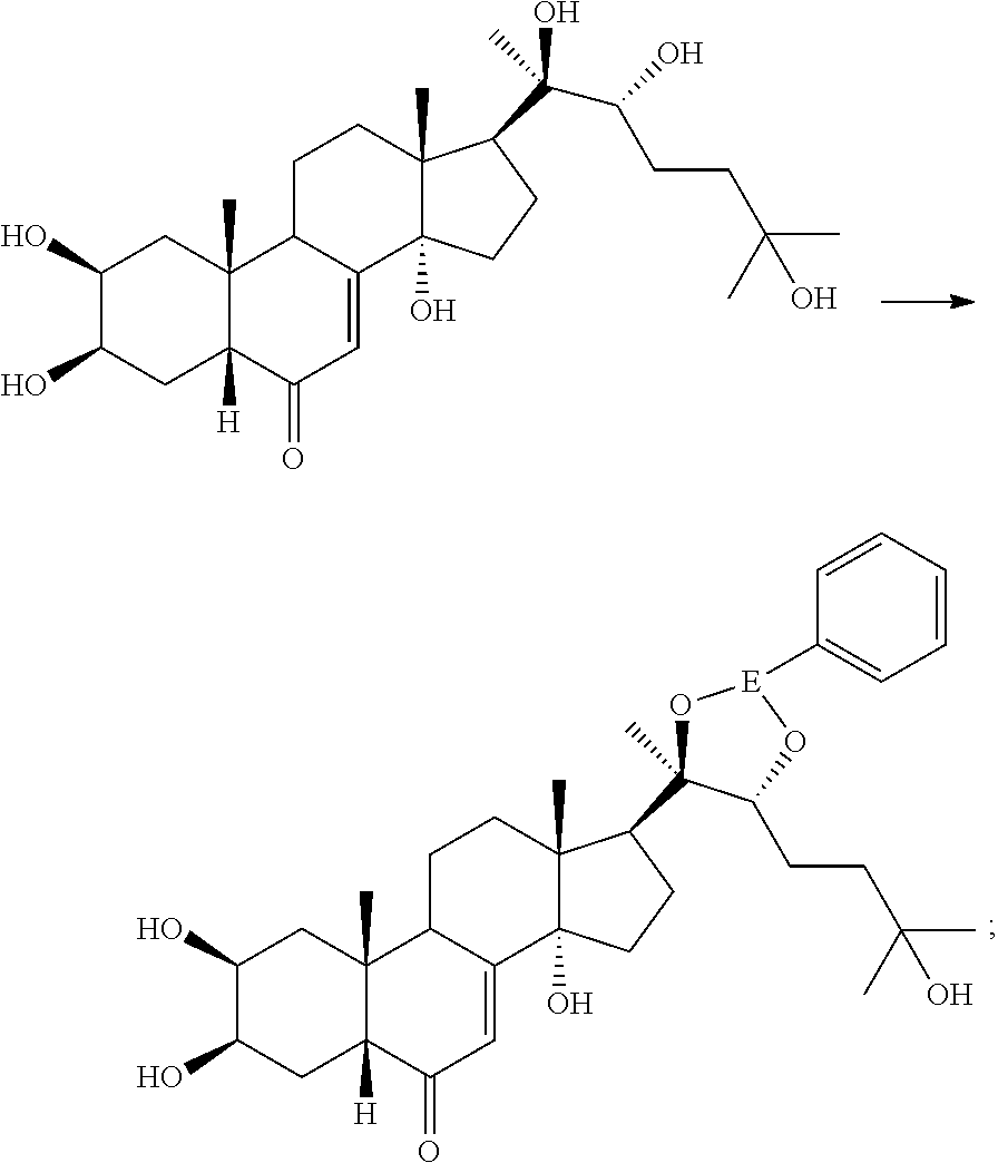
C1(O)C(O)CC2([H])C(C)(C1)C1C(=CC2=O)C2(O)C(C)(CC1)C(C(C(O)CCC(C)(C)O)(O)C)CC2.C1(O)C(O)CC2([H])C(C)(C1)C1C(=CC2=O)C2(O)C(C)(CC1)C(C1(C)O[E](C3=CC=CC=C3)OC1CCC(C)(C)O)CC2
